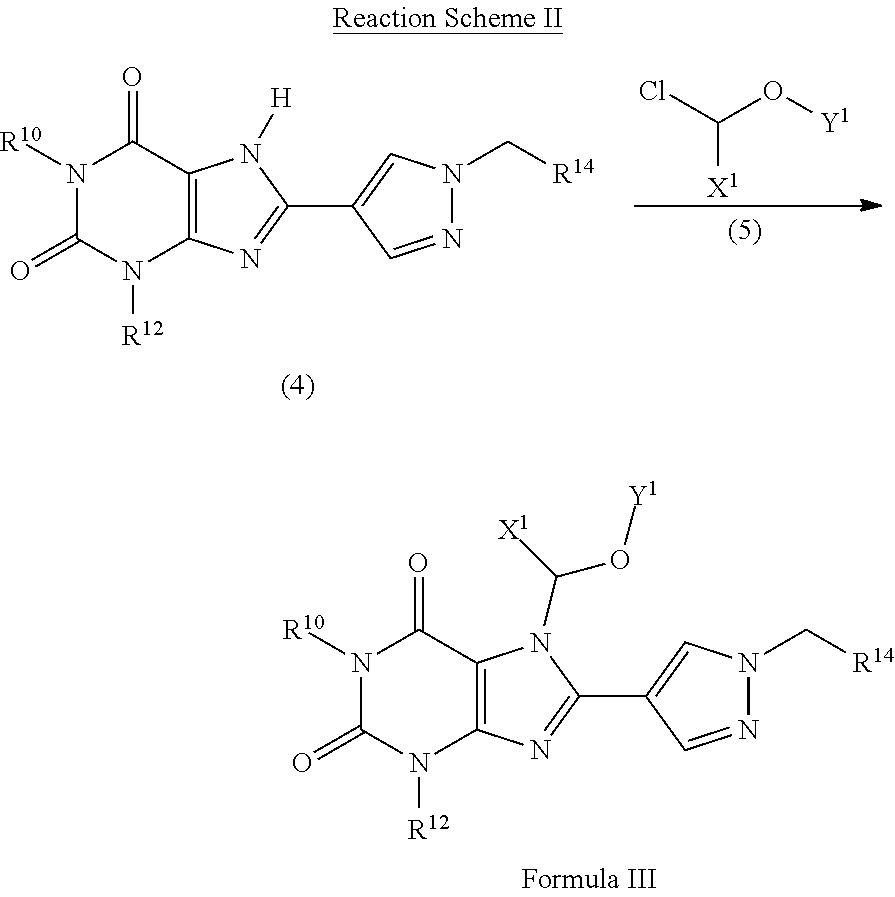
ClC(O[Y1])[X1].N1([R10])C(=O)N([R12])C2=C(C1=O)N([H])C(C1=CN(C[R14])N=C1)=N2.N1([R10])C(=O)N([R12])C2=C(C1=O)N(C([X1])O[Y1])C(C1=CN(C[R14])N=C1)=N2
